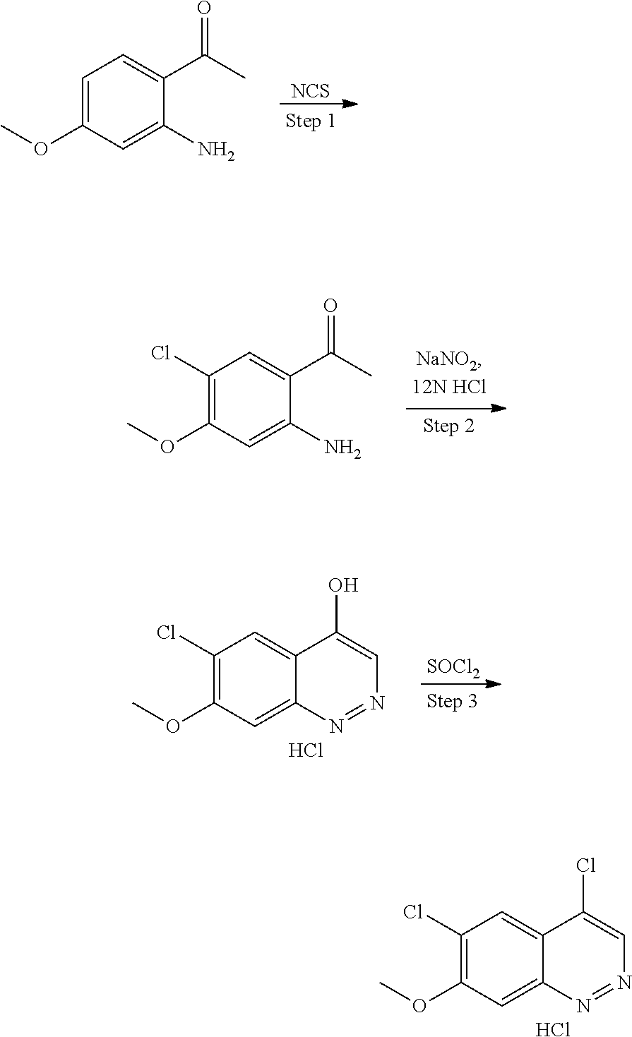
C1(Cl)=C(OC)C=C2C(=C1)C(Cl)=CN=N2.Cl.C1=C(OC)C=C(N)C(C(C)=O)=C1.[NCS].C1(Cl)=C(OC)C=C(N)C(C(C)=O)=C1.[SOCl2].C1(Cl)=C(OC)C=C2C(=C1)C(O)=CN=N2.Cl
